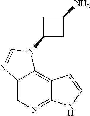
C1=C2C(=C3C(=N1)NC=C3)N(C1CC(N)C1)C=N2
